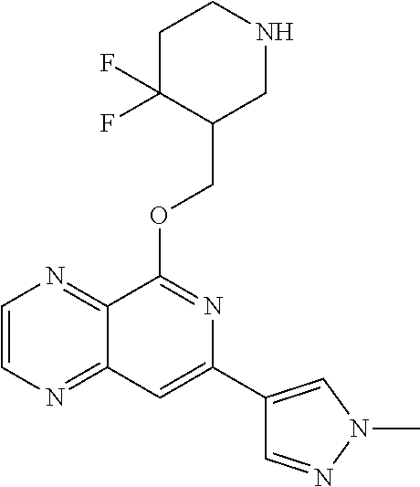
C1C(F)(F)C(COC2=NC(C3=CN(C)N=C3)=CC3=NC=CN=C23)CNC1
